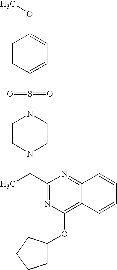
N1(S(C2=CC=C(OC)C=C2)(=O)=O)CCN(C(C2=NC(OC3CCCC3)=C3C(=N2)C=CC=C3)C)CC1
